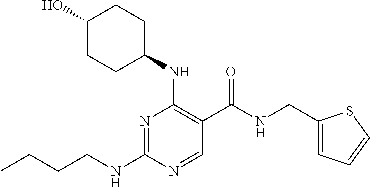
CCCCNC1=NC(NC2CCC(O)CC2)=C(C(NCC2=CC=CS2)=O)C=N1
